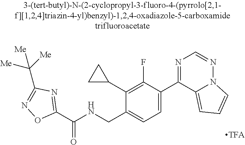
C1(C(NCC2=CC=C(C3=NC=NN4C3=CC=C4)C(F)=C2C2CC2)=O)=NC(C([Me])([Me])[Me])=NO1
